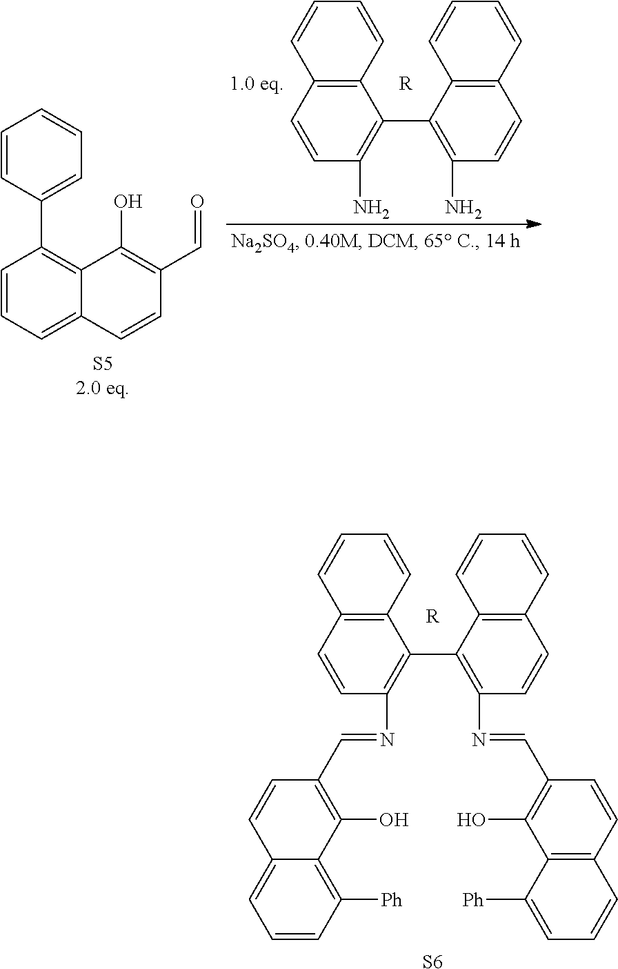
C1=CC=C2C(=C1C1=CC=CC=C1)C(O)=C(C=O)C=C2.[S52.0 eq].C12=C(C=CC(N)=C1C1=C(N)C=CC3=C1C=CC=C3)C=CC=C2.[R].[R].C12=C(C=CC(N=CC3=C(O)C4=C([Ph])C=CC=C4C=C3)=C1C1=C(N=CC3=C(O)C4=C(C=C3)C=CC=C4[Ph])C=CC3=C1C=CC=C3)C=CC=C2.[S6]
